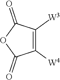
C1([W4])=C([W3])C(=O)OC1=O
